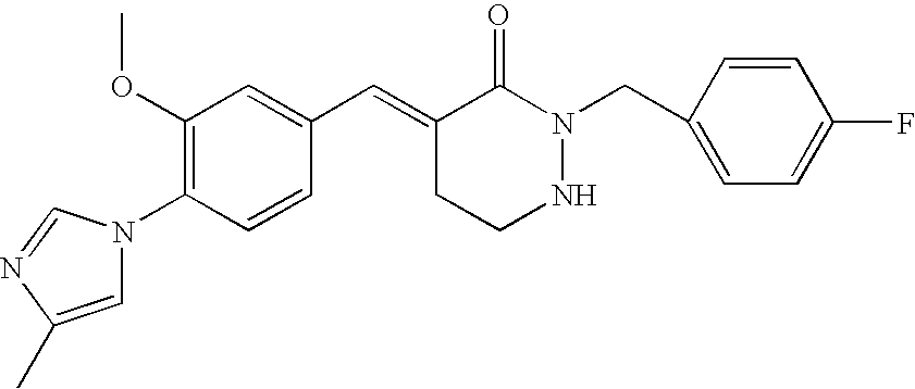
C1=CC(N2C=C(C)N=C2)=C(OC)C=C1C=C1CCNN(CC2=CC=C(F)C=C2)C1=O
